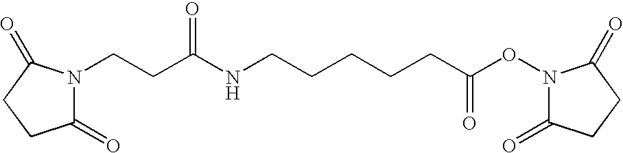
C1(=O)N(CCC(=O)NCCCCCC(ON2C(=O)CCC2=O)=O)C(=O)CC1
